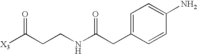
C1=C(CC(NCCC([X3])=O)=O)C=CC(N)=C1
